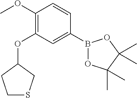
B1(C2=CC(OC3CCSC3)=C(OC)C=C2)OC(C)(C)C(C)(C)O1
